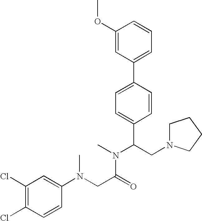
C1(OC)=CC(C2=CC=C(C(CN3CCCC3)N(C)C(CN(C3=CC(Cl)=C(Cl)C=C3)C)=O)C=C2)=CC=C1
